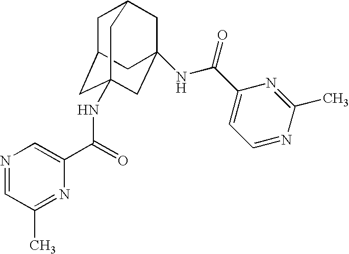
C1C2CC3(NC(C4=CN=CC(C)=N4)=O)CC(NC(C4=CC=NC(C)=N4)=O)(CC1C3)C2
